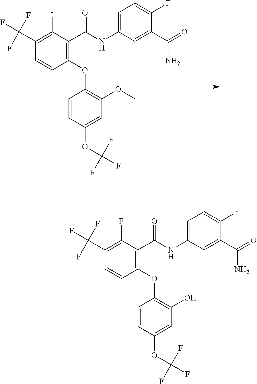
C1(C(F)(F)F)=C(F)C(C(NC2=CC=C(F)C(C(=O)N)=C2)=O)=C(OC2=C(OC)C=C(OC(F)(F)F)C=C2)C=C1.C1(C(F)(F)F)=C(F)C(C(NC2=CC=C(F)C(C(=O)N)=C2)=O)=C(OC2=C(O)C=C(OC(F)(F)F)C=C2)C=C1
